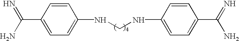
C1=CC(C(N)=N)=CC=C1NCNC1=CC=C(C(N)=N)C=C1
